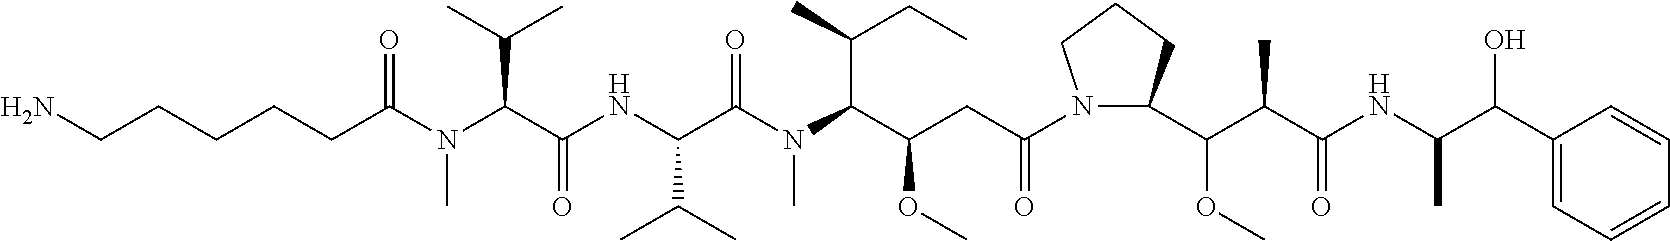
NCCCCCC(N(C(C(NC(C(N(C(C(CC(N1C(C(C(C(NC(C(C2=CC=CC=C2)O)C)=O)C)OC)CCC1)=O)OC)C(C)CC)C)=O)C(C)C)=O)C(C)C)C)=O
